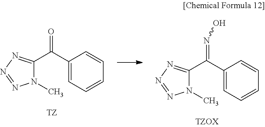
C1(C(C2=NN=NN2C)=O)=CC=CC=C1.C1(C(C2=NN=NN2C)=NO)=CC=CC=C1
